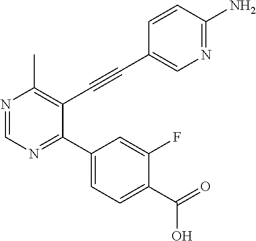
N1=CN=C(C2=CC=C(C(O)=O)C(F)=C2)C(C#CC2=CN=C(N)C=C2)=C1C
